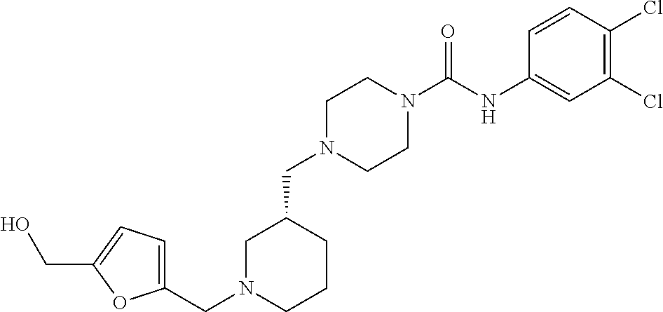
C1N(CC2=CC=C(CO)O2)CCCC1CN1CCN(C(NC2=CC(Cl)=C(Cl)C=C2)=O)CC1
